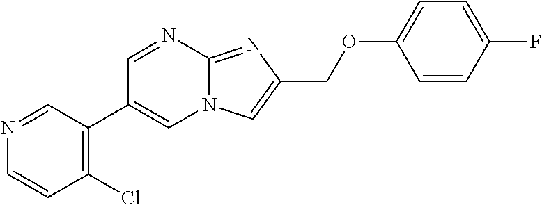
C1(Cl)=C(C2=CN3C(=NC(COC4=CC=C(F)C=C4)=C3)N=C2)C=NC=C1
